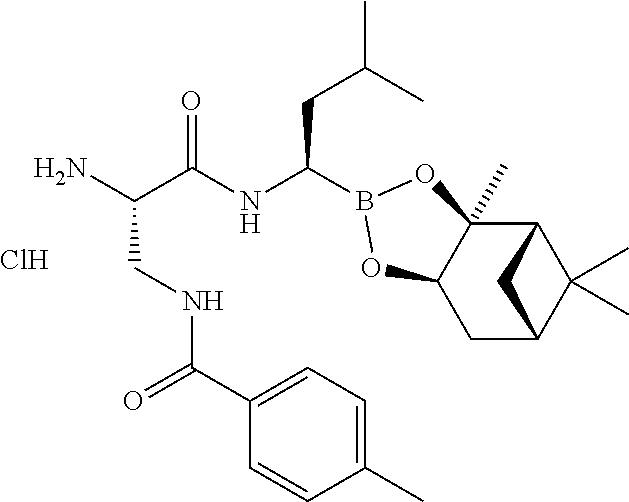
Cl.C(C(NC(CC(C)C)B1OC2(C)C3C(C)(C)C(CC2O1)C3)=O)(N)CNC(C1=CC=C(C)C=C1)=O
